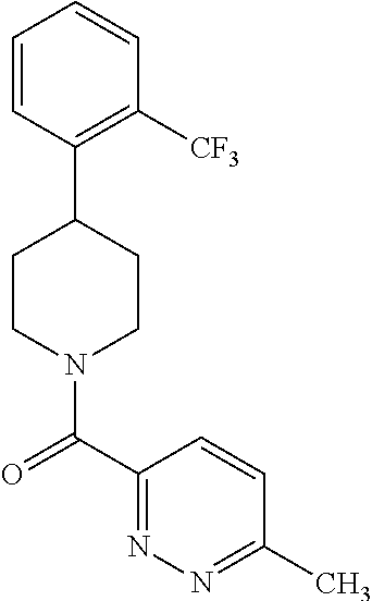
C1=CC(C2CCN(C(=O)C3=NN=C(C)C=C3)CC2)=C([CF3])C=C1
